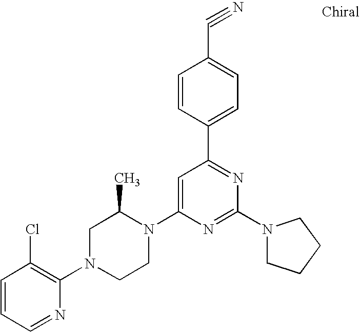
C1=CC=NC(N2CCN(C3=CC(C4=CC=C(C#N)C=C4)=NC(N4CCCC4)=N3)C(C)C2)=C1Cl
